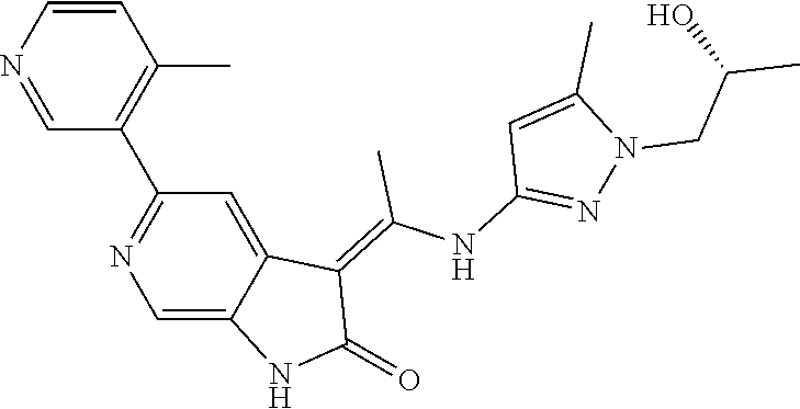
C1=CN=CC(C2=NC=C3C(=C2)C(=C(NC2=NN(CC(C)O)C(C)=C2)C)C(=O)N3)=C1C
